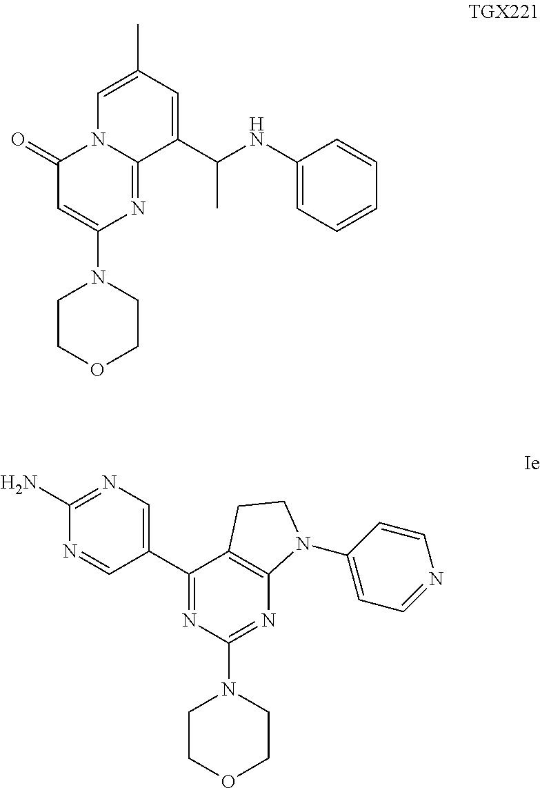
N12C(=NC(N3CCOCC3)=CC1=O)C(C(NC1=CC=CC=C1)C)=CC(C)=C2.C12=C(N=C(N3CCOCC3)N=C1C1=CN=C(N)N=C1)N(C1=CC=NC=C1)CC2
